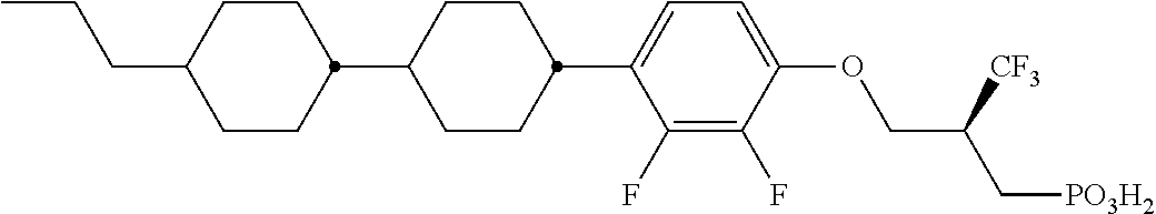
CCCC1CCC(C2CCC(C3=CC=C(OCC(C[PO3H2])[CF3])C(F)=C3F)CC2)CC1
